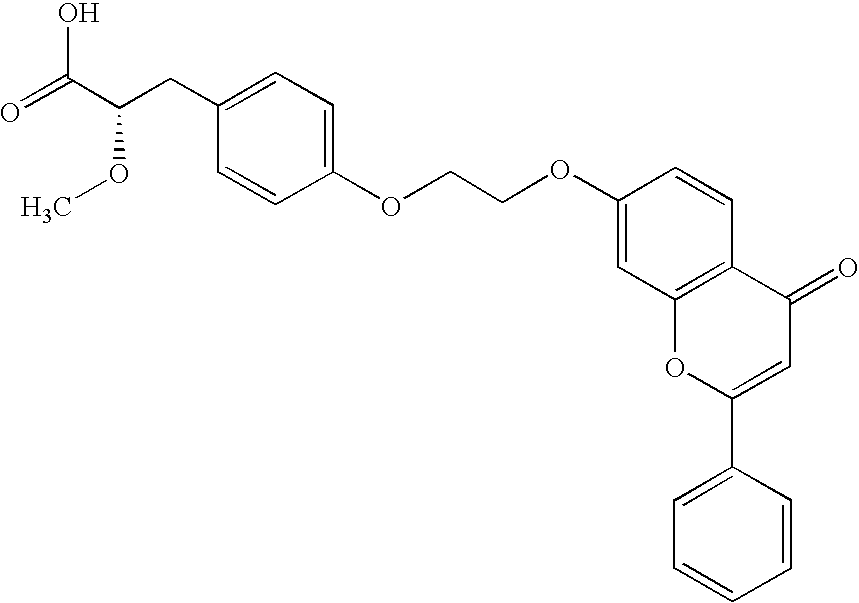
C1=C(OCCOC2=CC3=C(C=C2)C(=O)C=C(C2=CC=CC=C2)O3)C=CC(CC(C(=O)O)OC)=C1
